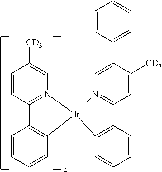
C1=C([CD3])C=CC2=N1[Ir]1(C3=C2C=CC=C3)N2=C(C=C([CD3])C(C3=CC=CC=C3)=C2)C2=C1C=CC=C2
